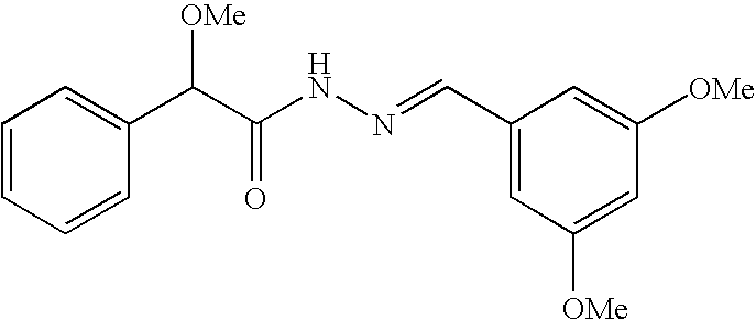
C1=CC=CC(C(C(NN=CC2=CC([OMe])=CC([OMe])=C2)=O)[OMe])=C1
